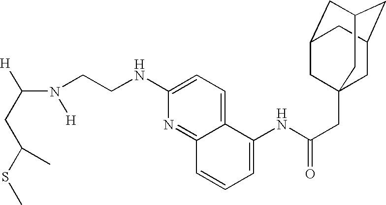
C(N([H])CCNC1=CC=C2C(=N1)C=CC=C2NC(CC12CC3CC(CC(C1)C3)C2)=O)([H])CC(SC)C
